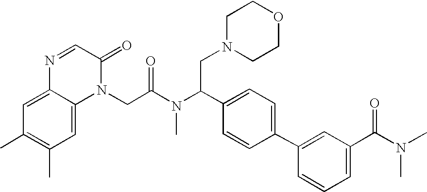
N1=CC(=O)N(CC(N(C(C2=CC=C(C3=CC(C(N(C)C)=O)=CC=C3)C=C2)CN2CCOCC2)C)=O)C2=CC(C)=C(C)C=C12
